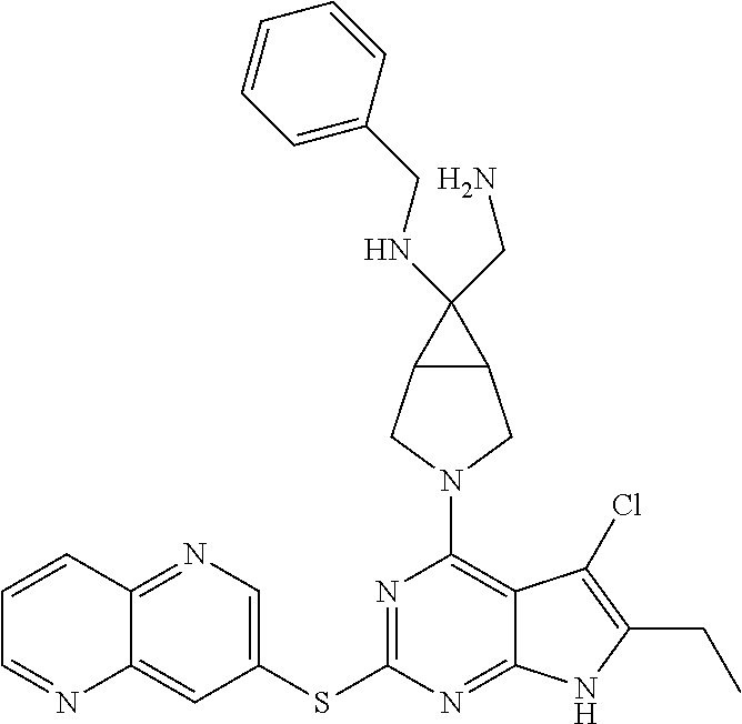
C1(SC2=NC(N3CC4C(C3)C4(NCC3=CC=CC=C3)CN)=C3C(=N2)NC(CC)=C3Cl)=CN=C2C(=C1)N=CC=C2
